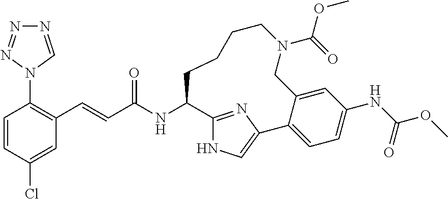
C1=CC(Cl)=CC(C=CC(NC2C3=NC(=CN3)C3=CC=C(NC(OC)=O)C=C3CN(C(=O)OC)CCCC2)=O)=C1N1C=NN=N1
